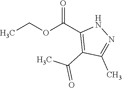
CCOC(C1=C(C(=O)C)C(C)=NN1)=O
